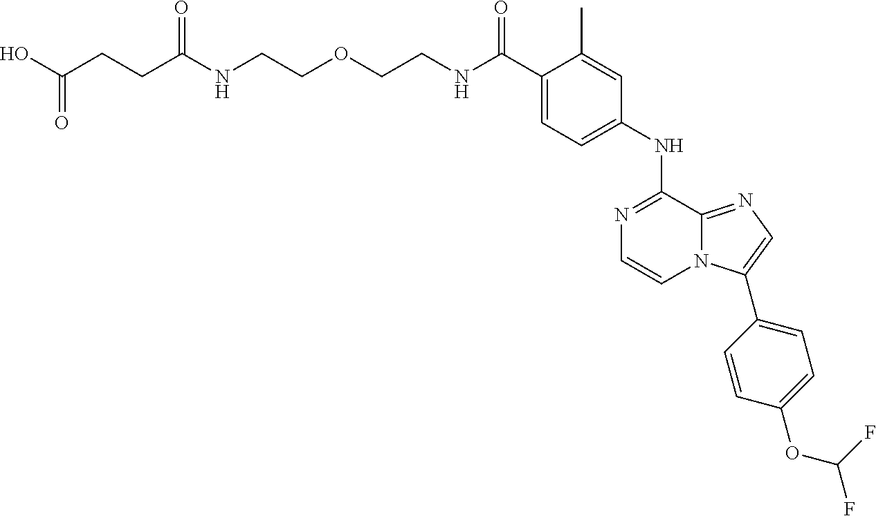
C(C1=CC=C(NC2=NC=CN3C2=NC=C3C2=CC=C(OC(F)F)C=C2)C=C1C)(=O)NCCOCCNC(CCC(O)=O)=O
